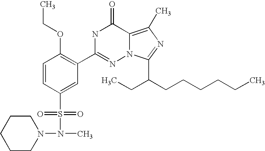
C1=CC(S(N(N2CCCCC2)C)(=O)=O)=CC(C2=NN3C(=C(C)N=C3C(CCCCCC)CC)C(=O)N2)=C1OCC
